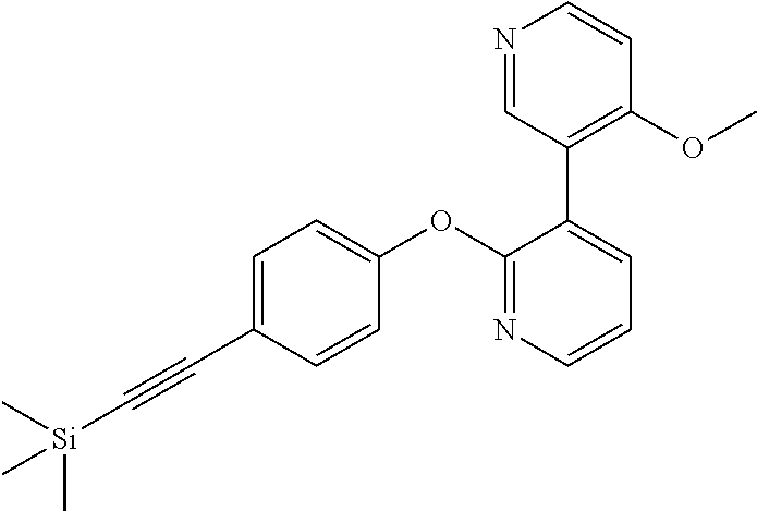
C1=C(C#C[Si](C)(C)C)C=CC(OC2=NC=CC=C2C2=C(OC)C=CN=C2)=C1
